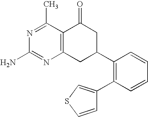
C12=C(C(C)=NC(N)=N1)C(=O)CC(C1=C(C3=CSC=C3)C=CC=C1)C2
